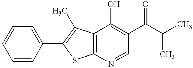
C12=C(N=CC(C(=O)C(C)C)=C1O)SC(C1=CC=CC=C1)=C2C
